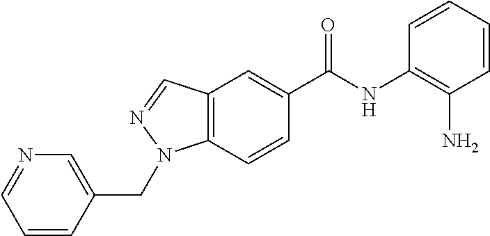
C12=C(C=CC(C(NC3=C(N)C=CC=C3)=O)=C1)N(CC1=CN=CC=C1)N=C2
